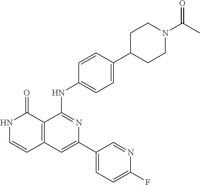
C1=CC(NC2=NC(C3=CC=C(F)N=C3)=CC3=C2C(=O)NC=C3)=CC=C1C1CCN(C(C)=O)CC1
